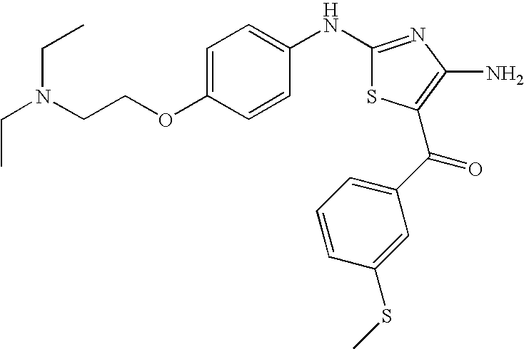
C1(NC2=CC=C(OCCN(CC)CC)C=C2)=NC(N)=C(C(C2=CC=CC(SC)=C2)=O)S1
